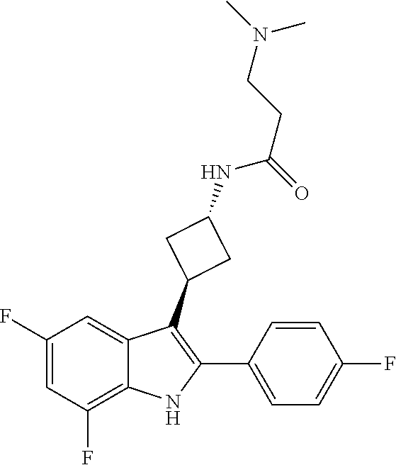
C1(F)=CC(F)=C2C(=C1)C(C1CC(NC(CCN(C)C)=O)C1)=C(C1=CC=C(F)C=C1)N2
